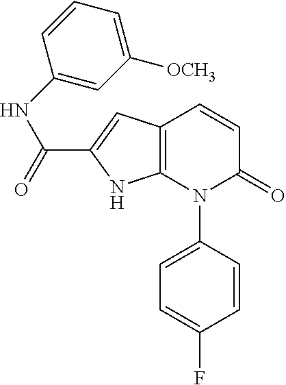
C12=C(C=C(C(=O)NC3=CC([OCH3])=CC=C3)N1)C=CC(=O)N2C1=CC=C(F)C=C1
